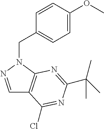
C1=NN(CC2=CC=C(OC)C=C2)C2=C1C(Cl)=NC(C(C)(C)C)=N2
